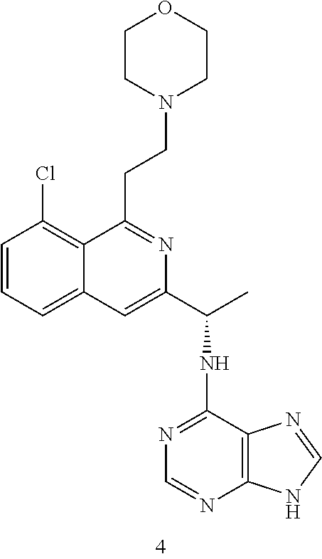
C1=CC(Cl)=C2C(=C1)C=C(C(C)NC1=NC=NC3=C1N=CN3)N=C2CCN1CCOCC1
